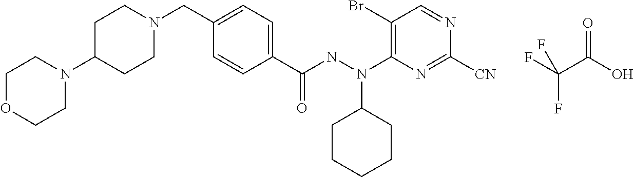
FC(C(O)=O)(F)F.N1(C2CCN(CC3=CC=C(C(NN(C4=C(Br)C=NC([CN])=N4)C4CCCCC4)=O)C=C3)CC2)CCOCC1
